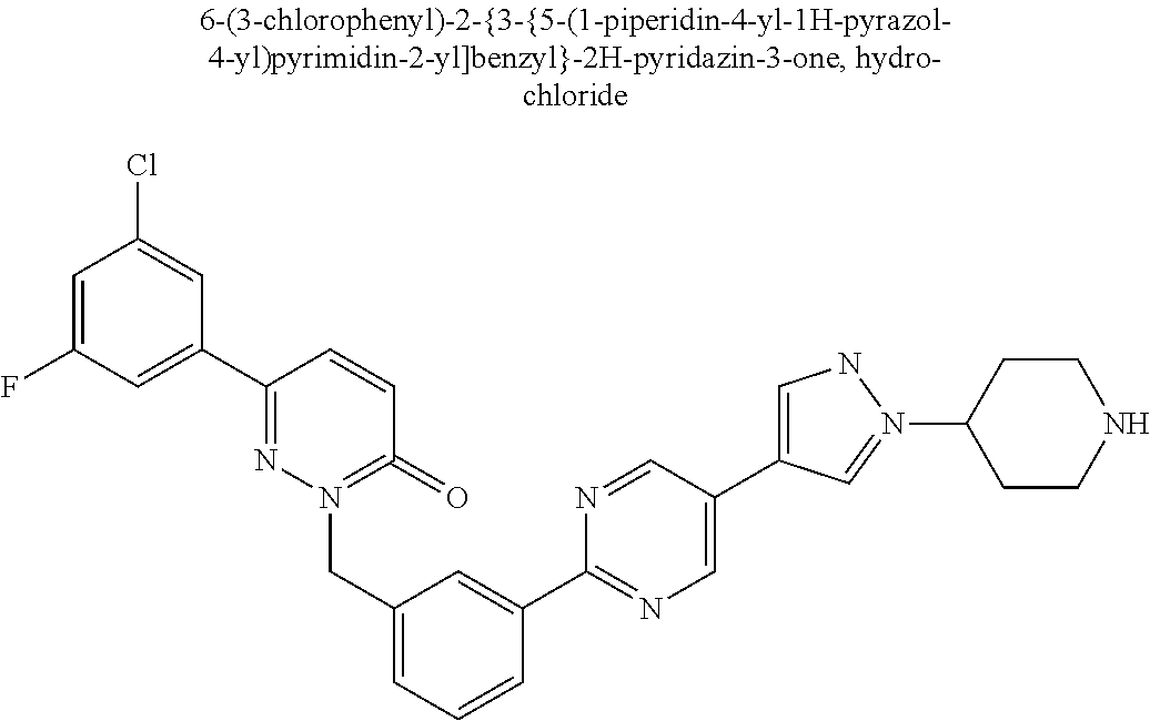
C1=C(F)C=C(C2=NN(CC3=CC=CC(C4=NC=C(C5=CNN(C6CCNCC6)=C5)C=N4)=C3)=C(=O)C=C2)C=C1Cl
